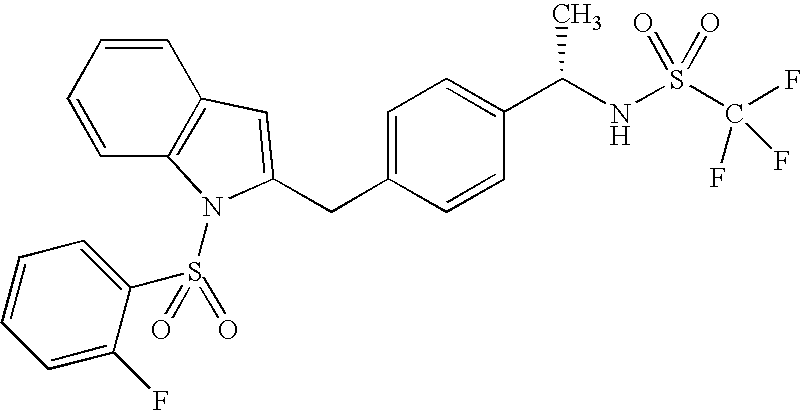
C1=CC2=C(C=C1)C=C(CC1=CC=C(C(NS(C(F)(F)F)(=O)=O)C)C=C1)N2S(=O)(C1=CC=CC=C1F)=O
